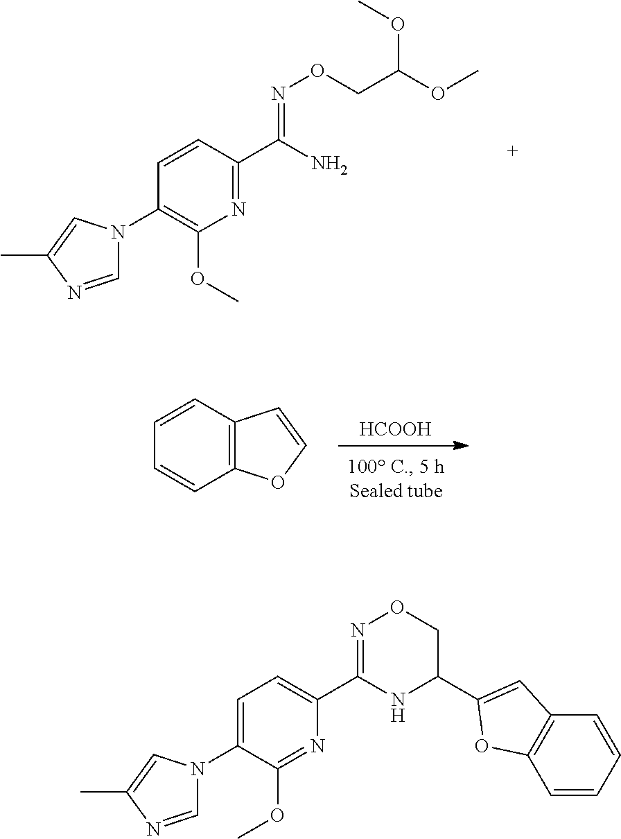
C1(N2C=NC(C)=C2)=C(OC)N=C(C(=NOCC(OC)OC)N)C=C1.[HCOOH].C1=CC2=C(C=C1)C=CO2.C1(N2C=NC(C)=C2)=CC=C(C2=NOCC(C3=CC4=C(C=CC=C4)O3)N2)N=C1OC
